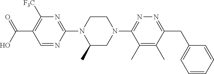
C1=NC(N2C(C)CN(C3=NN=C(CC4=CC=CC=C4)C(C)=C3C)CC2)=NC([F3C])=C1C(O)=O
